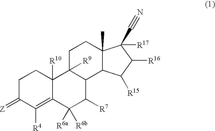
C1C(=[Z])C([R4])=C2C([R10])(C1)C1([R9])C(C([R7])C2([R6a])[R6b])C2C(C)(CC1)C(C#N)([R17])C([R16])C2[R15]
